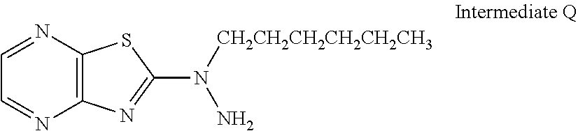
C12=C(N=CC=N1)SC(N([CH2CH2CH2CH2CH2CH3])N)=N2
